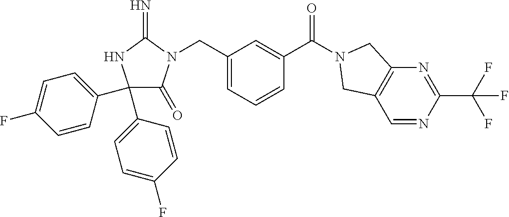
C1(C2=CC=C(F)C=C2)(C2=CC=C(F)C=C2)C(=O)N(CC2=CC=CC(C(=O)N3CC4=C(C=NC(C(F)(F)F)=N4)C3)=C2)C(=N)N1
